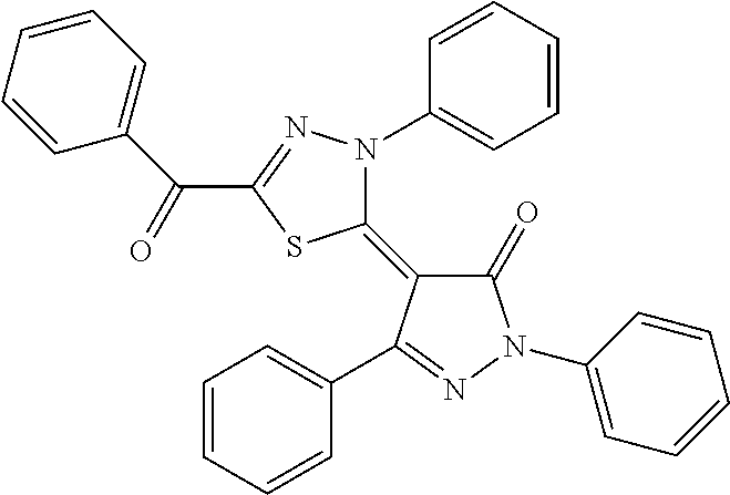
C1=CC=CC=C1C(C1=NN(C2=CC=CC=C2)C(=C2C(=O)N(C3=CC=CC=C3)N=C2C2=CC=CC=C2)S1)=O
